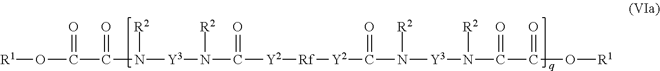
[R1]OC(=O)C(=O)N([R2])[Y3]N([R2])C(=O)[Y2][Rf][Y2]C(=O)N([R2])[Y3]N([R2])C(=O)C(=O)O[R1]
